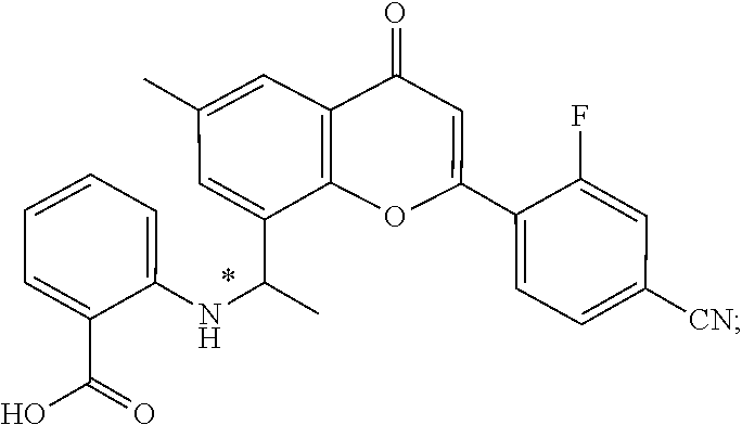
C1=CC=C(NC(C2=CC(C)=CC3=C2OC(C2=CC=C([CN])C=C2F)=CC3=O)C)C(C(O)=O)=C1
